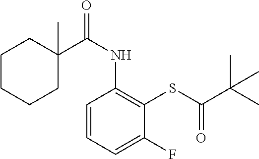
C1=CC=C(F)C(SC(C(C)(C)C)=O)=C1NC(=O)C1(C)CCCCC1
